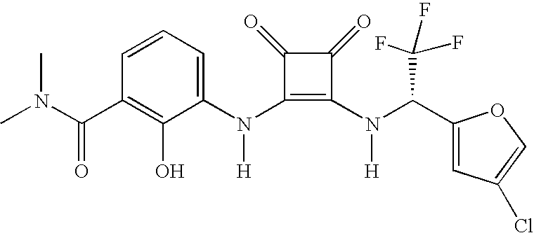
N(C1=C(N(C(C2=CC(Cl)=CO2)C(F)(F)F)[H])C(=O)C1=O)([H])C1=CC=CC(C(=O)N(C)C)=C1O
